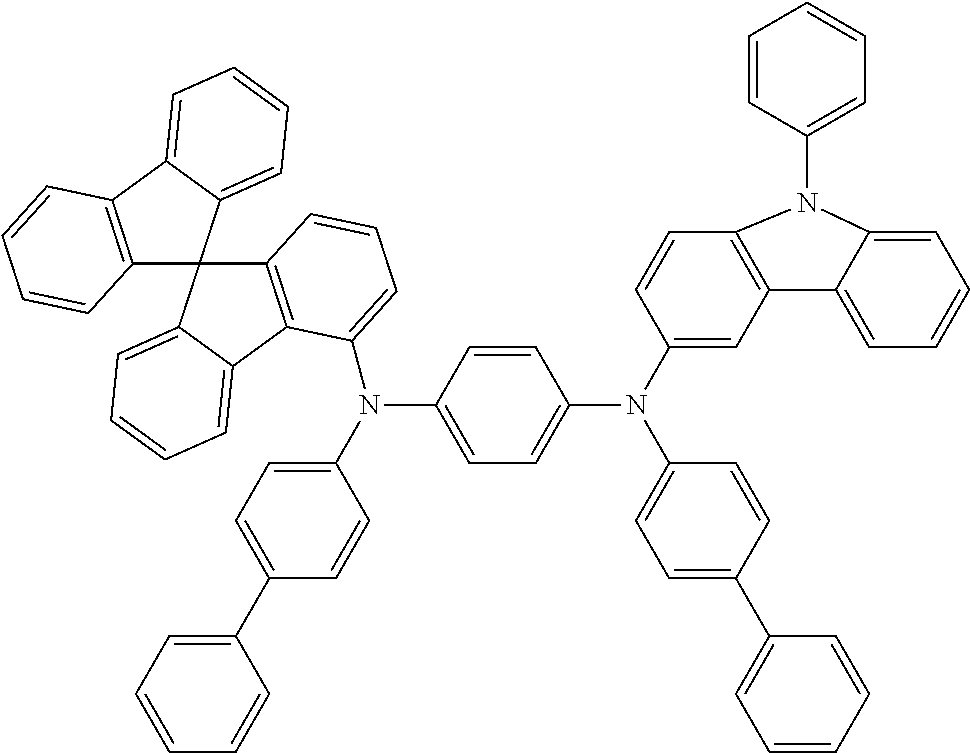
C12=C(C3=CC=CC=C3C13C1=C(C4=CC=CC=C34)C(N(C3=CC=C(N(C4=CC5=C(C=C4)N(C4=CC=CC=C4)C4=CC=CC=C54)C4=CC=C(C5=CC=CC=C5)C=C4)C=C3)C3=CC=C(C4=CC=CC=C4)C=C3)=CC=C1)C=CC=C2
